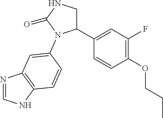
C1(OCCC)=C(F)C=C(C2CNC(=O)N2C2=CC3=C(NC=N3)C=C2)C=C1
